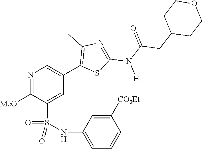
N1=C([OMe])C(S(NC2=CC=CC([CO2Et])=C2)(=O)=O)=CC(C2=C(C)N=C(N([H])C(=O)CC3CCOCC3)S2)=C1
